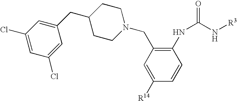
C1([R14])=CC(CN2CCC(CC3=CC(Cl)=CC(Cl)=C3)CC2)=C(NC(N[R3])=O)C=C1
